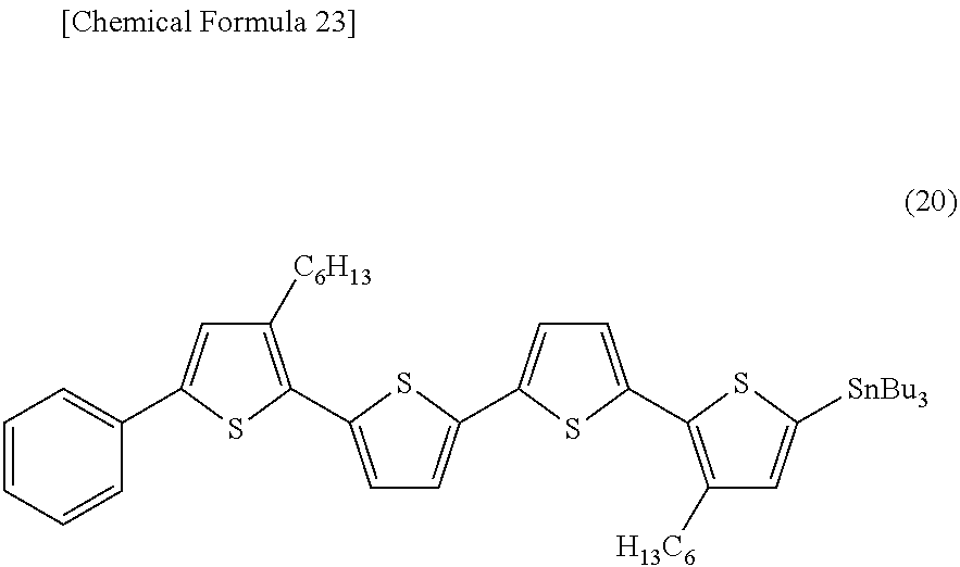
C1([C6H13])=C(C2=CC=C(C3=CC=C(C4=C([H13C6])C=C([SnBu3])S4)S3)S2)SC(C2=CC=CC=C2)=C1
